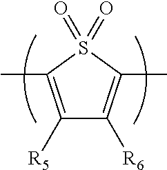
CC1=C([R5])C([R6])=C(C)S1(=O)=O
